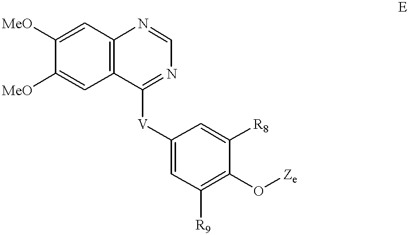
C1([MeO])=CC2=C(C=C1[MeO])N=CN=C2[V]C1=CC([R9])=C(O[Ze])C([R8])=C1
